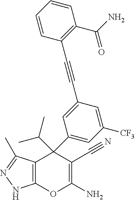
C12=C(C(C)=NN1)C(C1=CC([CF3])=CC(C#CC3=C(C(=O)N)C=CC=C3)=C1)(C(C)C)C(C#N)=C(N)O2
